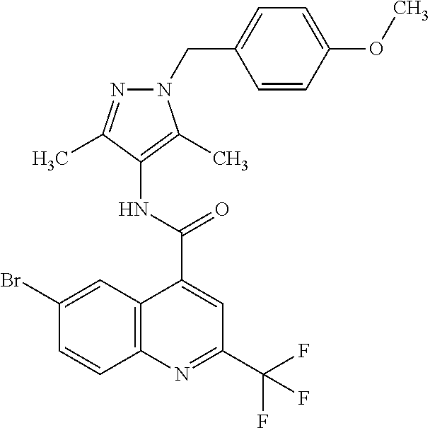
C12=C(C=C(Br)C=C1)C(C(NC1=C(C)N(CC3=CC=C(OC)C=C3)N=C1C)=O)=CC(C(F)(F)F)=N2
